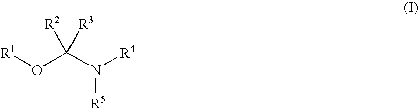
[R1]OC(N([R4])[R5])([R3])[R2]
